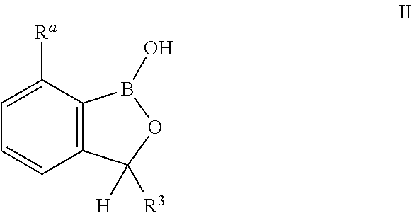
C12=C(C([Ra])=CC=C1)B(O)OC2([H])[R3]
